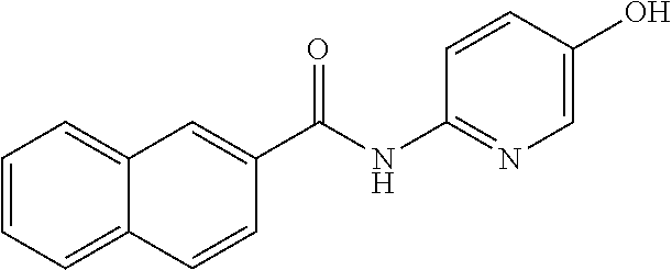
C1=CC=C2C(=C1)C=C(C(NC1=NC=C(O)C=C1)=O)C=C2
